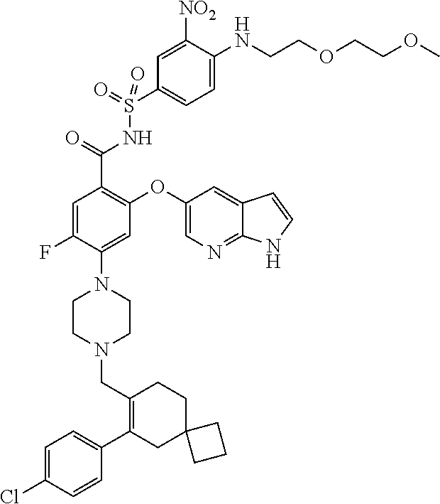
C1=C(Cl)C=CC(C2=C(CN3CCN(C4=CC(OC5=CN=C6C(=C5)C=CN6)=C(C(=O)NS(C5=CC=C(NCCOCCOC)C([NO2])=C5)(=O)=O)C=C4F)CC3)CCC3(C2)CCC3)=C1
